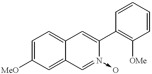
C1=C([MeO])C=C2C(=C1)C=C(C1=C([OMe])C=CC=C1)N(-C)(->[O-])=C2
